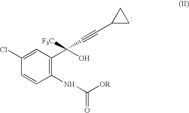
C1(Cl)=CC(C(O)([F3C])C#CC2CC2)=C(NC([OR])=O)C=C1
